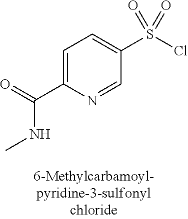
C1=C(C(=O)NC)N=CC(S(Cl)(=O)=O)=C1
